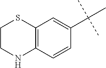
C1CNC2=C(S1)C=C(C(C)(C)C)C=C2
